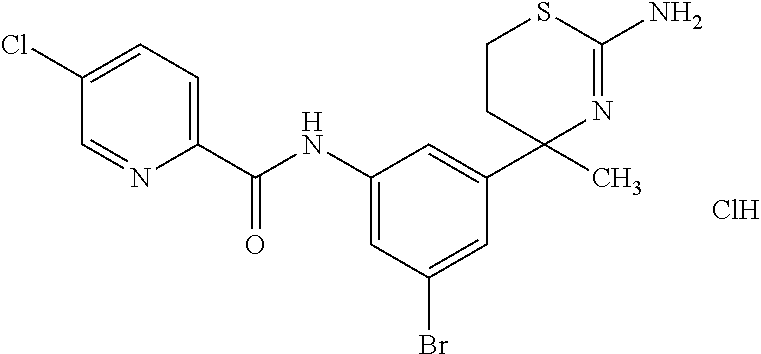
C1(NC(C2=CC=C(Cl)C=N2)=O)=CC(Br)=CC(C2(C)N=C(N)SCC2)=C1.Cl
